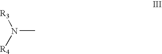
N(C)([R4])[R3]
